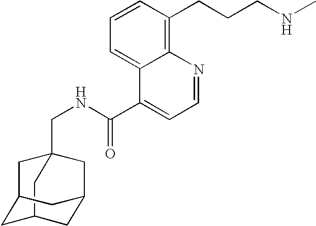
C12(CNC(C3=CC=NC4=C(CCCNC)C=CC=C34)=O)CC3CC(C1)CC(C3)C2
